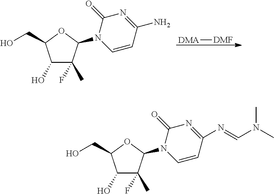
[DMA][DMF].C1(O)C(F)(C)C(N2C=CC(N)=NC2=O)OC1CO.C1(O)C(F)(C)C(N2C=CC(N=CN(C)C)=NC2=O)OC1CO
